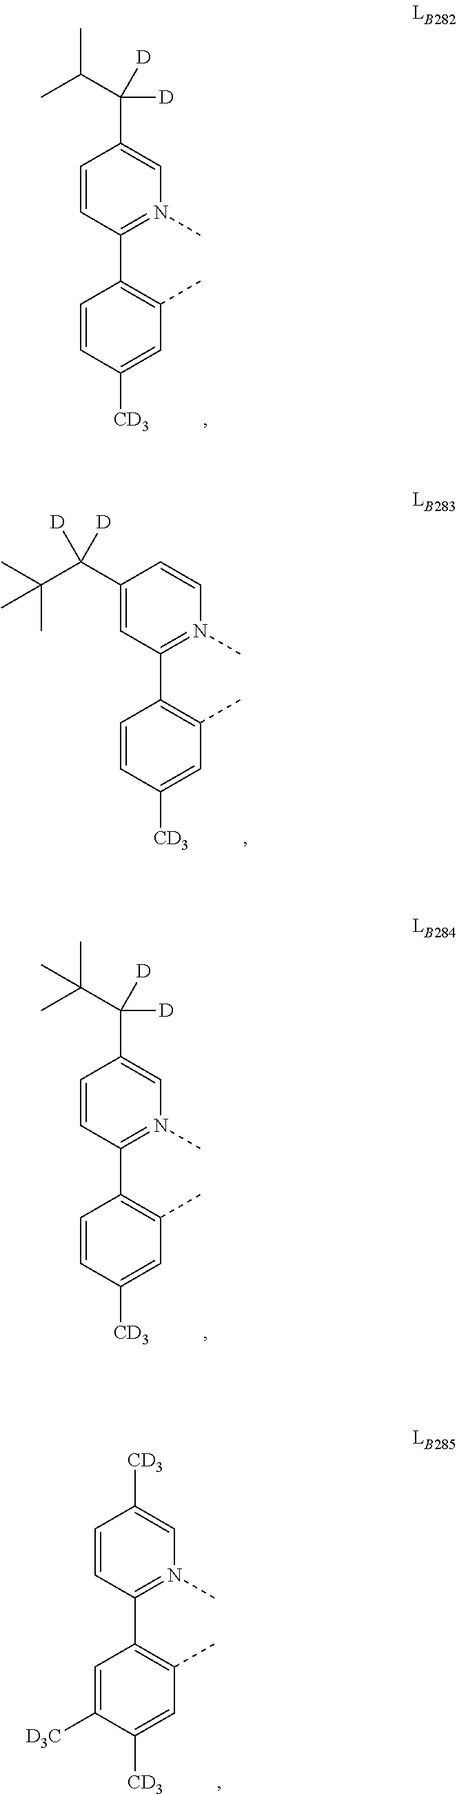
C1=CC(C2=C(C)C=C([CD3])C=C2)=N(C)C=C1C(C(C)C)([D])[D].C1(C(C(C)(C)C)([D])[D])=CC(C2=C(C)C=C([CD3])C=C2)=N(C)C=C1.C1=CC(C2=C(C)C=C([CD3])C=C2)=N(C)C=C1C(C(C)(C)C)([D])[D].C1=CC(C2=C(C)C=C([CD3])C([D3C])=C2)=N(C)C=C1[CD3]
